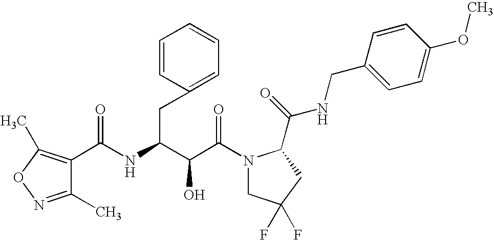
C(C(N1CC(F)(F)CC1C(NCC1=CC=C(OC)C=C1)=O)=O)(O)C(CC1=CC=CC=C1)NC(=O)C1=C(C)ON=C1C
